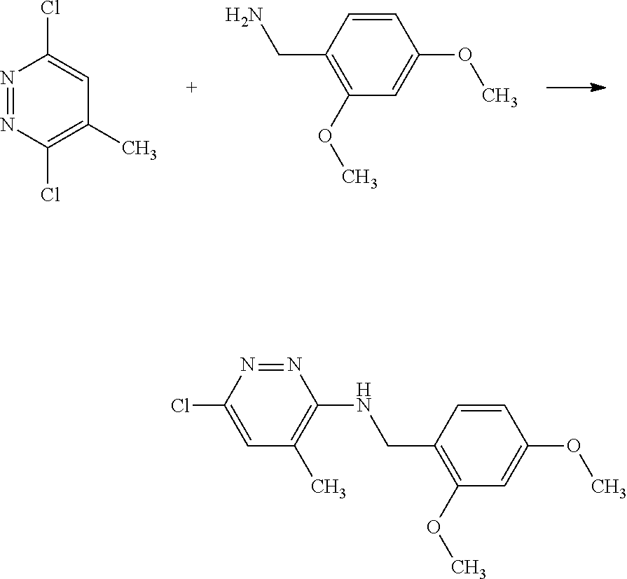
N1=NC(Cl)=C(C)C=C1Cl.C1(OC)=C(CN)C=CC(OC)=C1.C1=C(Cl)N=NC(NCC2=C(OC)C=C(OC)C=C2)=C1C
